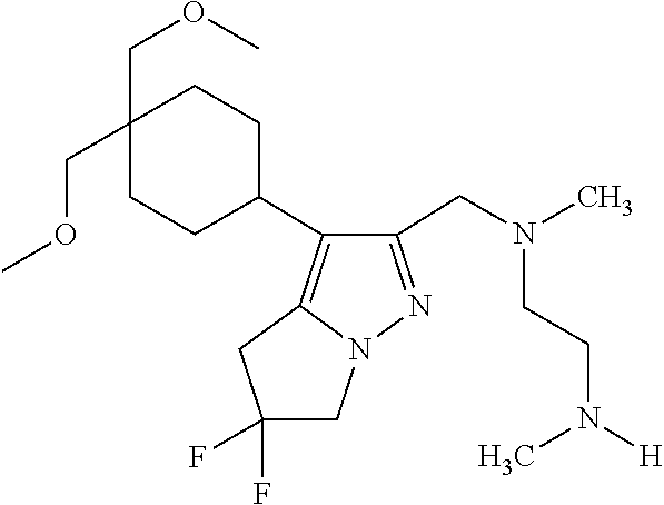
N(CCN(C)[H])(CC1=NN2C(=C1C1CCC(COC)(COC)CC1)CC(F)(F)C2)C
